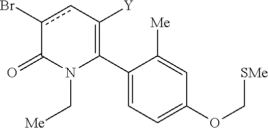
C1(C2=C([Y])cc(Br)C(=O)N2C[Me])=CC=C(OC[SMe])C=C1[Me]
